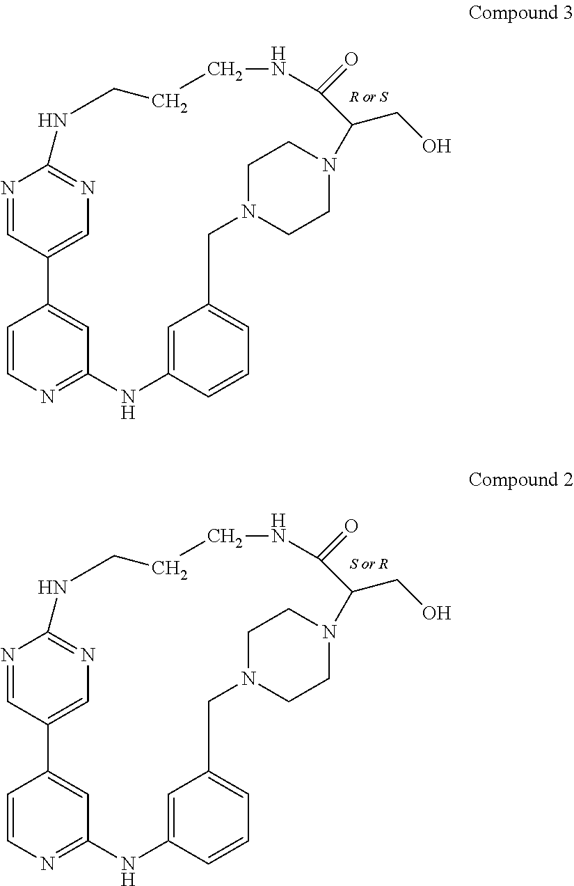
C1=CN=C2C=C1C1=CN=C(N=C1)NCCCNC(=O)C(CO)N1CCN(CC1)CC1=CC=CC(=C1)N2.C1=CN=C2C=C1C1=CN=C(N=C1)NCCCNC(=O)C(CO)N1CCN(CC1)CC1=CC=CC(=C1)N2
